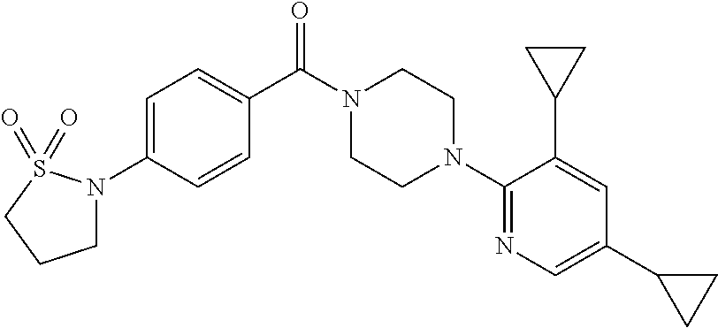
C1=C(N2CCCS2(=O)=O)C=CC(C(N2CCN(C3=NC=C(C4CC4)C=C3C3CC3)CC2)=O)=C1
